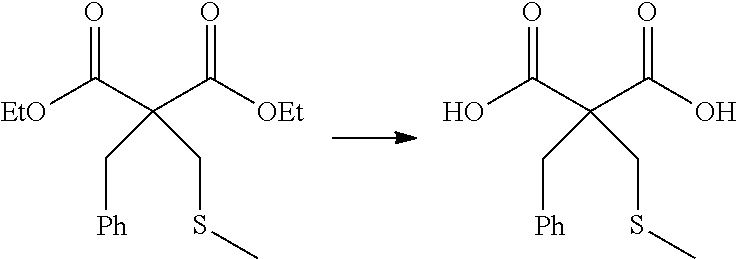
[EtO]C(C(C([OEt])=O)(CSC)C[Ph])=O.OC(C(C(O)=O)(CSC)C[Ph])=O
